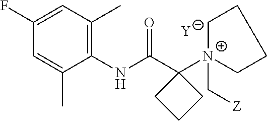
[Y].C1=C(C)C(NC(C2([N+]3(C[Z])CCCC3)CCC2)=O)=C(C)C=C1F
